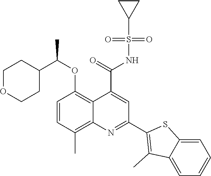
C1=CC(C)=C2C(=C1OC(C1CCOCC1)C)C(C(=O)NS(C1CC1)(=O)=O)=CC(C1=C(C)C3=CC=CC=C3S1)=N2
